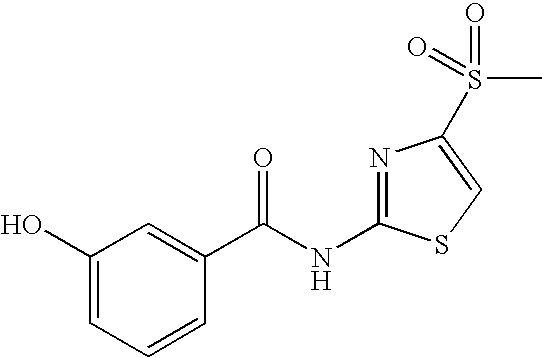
C1(O)=CC=CC(C(NC2=NC(S(C)(=O)=O)=CS2)=O)=C1
